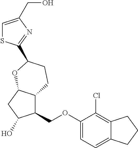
C1=C(CO)N=C(C2CCC3C(COC4=CC=C5C(=C4Cl)CCC5)C(O)CC3O2)S1
